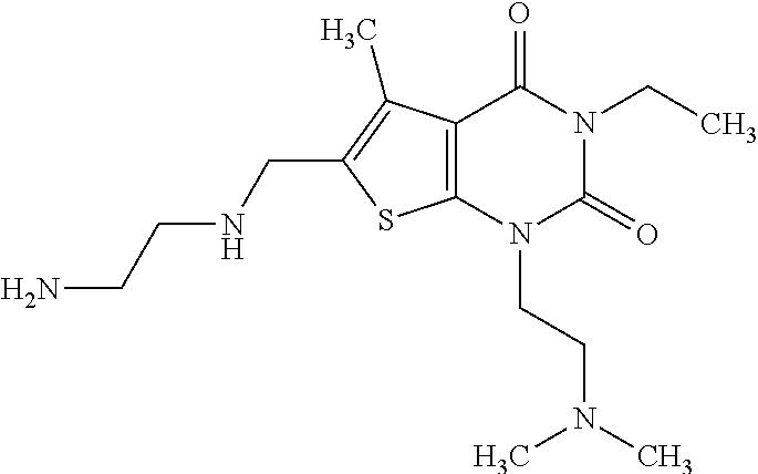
C12=C(N(CCN(C)C)C(=O)N(CC)C1=O)SC(CNCCN)=C2C
